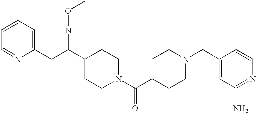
C1=CC=C(CC(C2CCN(C(C3CCN(CC4=CC(N)=NC=C4)CC3)=O)CC2)=NOC)N=C1
